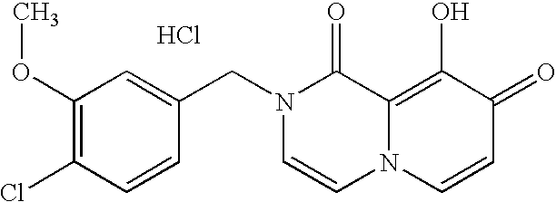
C1=C(CN2C=CN3C(=C(O)C(=O)C=C3)C2=O)C=CC(Cl)=C1OC.Cl
